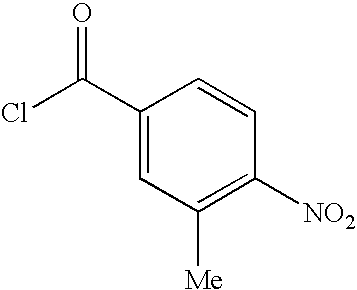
C1(C(Cl)=O)=CC([Me])=C([NO2])C=C1
